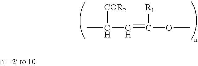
CC(C=C(OC)[R1])[COR2]
